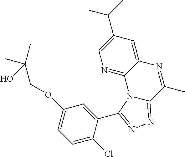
O(C1=CC=C(Cl)C(C2=NN=C3N2C2=NC=C(C(C)C)C=C2N=C3C)=C1)CC(C)(C)O
